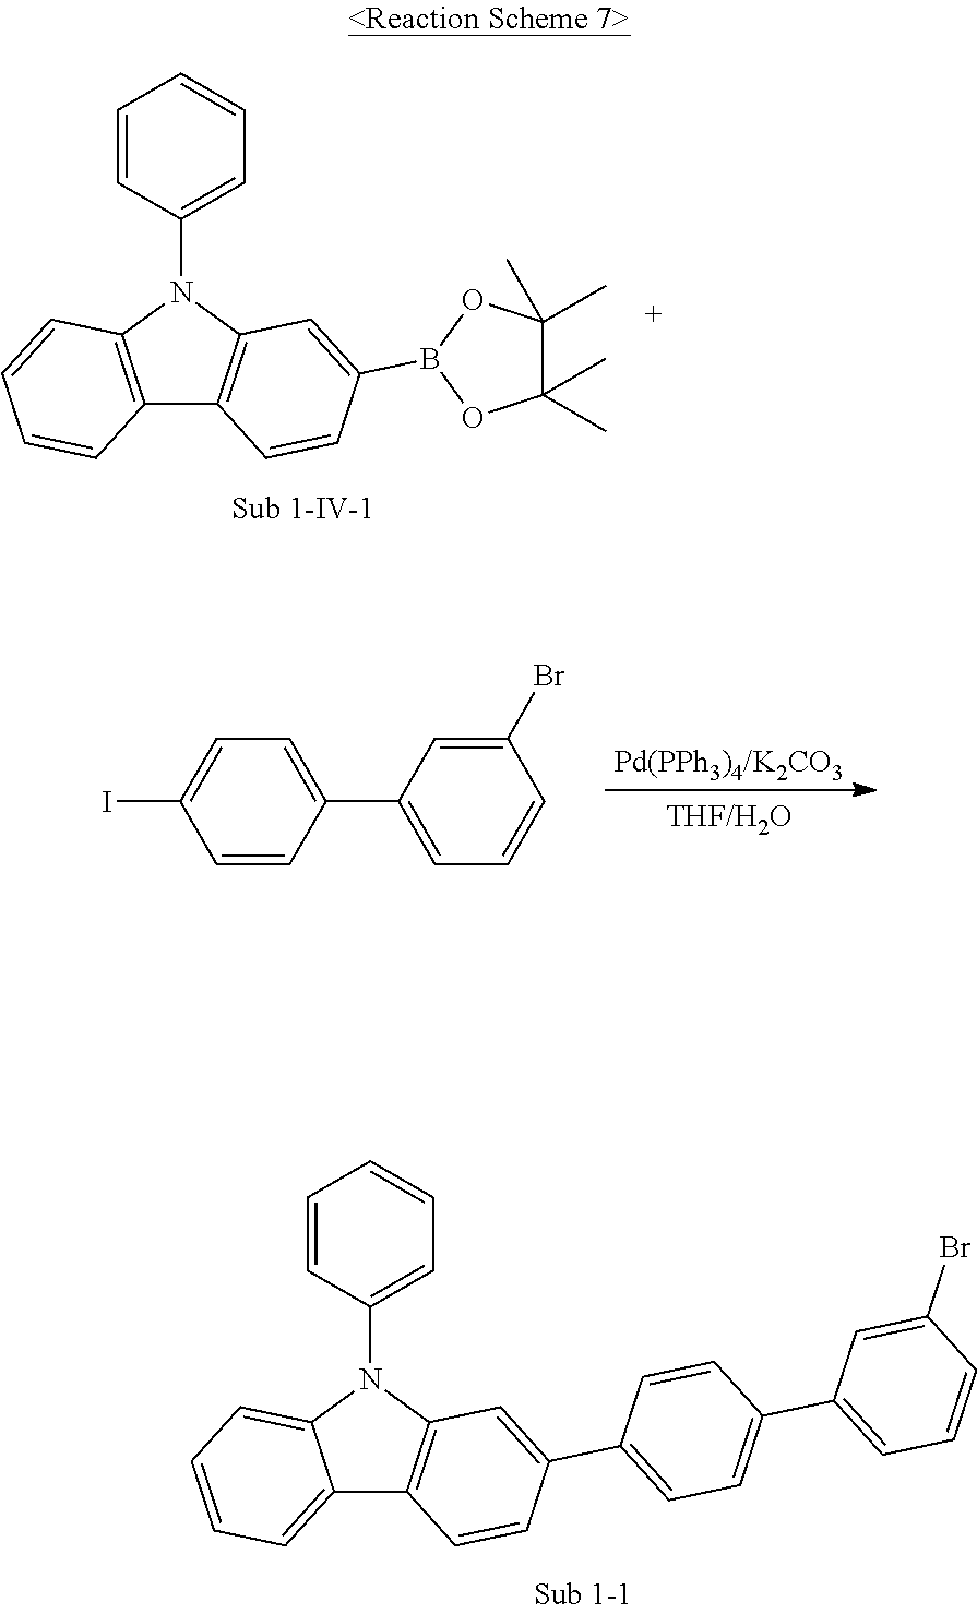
C12=C(N(C3=CC=CC=C3)C3=C1C=CC(B1OC(C)(C)C(C)(C)O1)=C3)C=CC=C2.C1=CC(C2=CC=CC(Br)=C2)=CC=C1I.C12=CC=CC=C1N(C1=CC=CC=C1)C1=C2C=CC(C2=CC=C(C3=CC=CC(Br)=C3)C=C2)=C1
